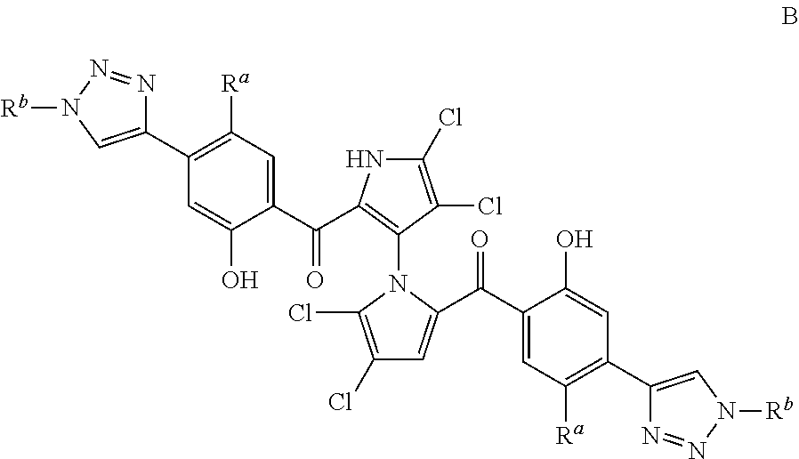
C1(C2=C([Ra])C=C(C(=O)C3=C(N4C(Cl)=C(Cl)C=C4C(=O)C4=CC([Ra])=C(C5=CN([Rb])N=N5)C=C4O)C(Cl)=C(Cl)N3)C(O)=C2)=CN([Rb])N=N1
